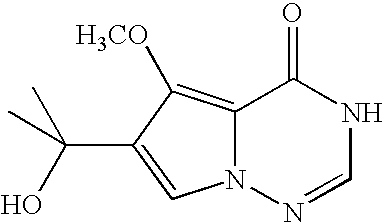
N12C(=C([H3CO])C(C(C)(O)C)=C1)C(=O)NC=N2
